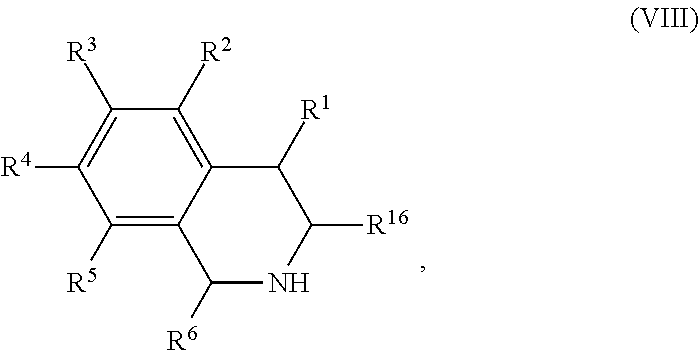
C1([R5])=C2C(=C([R2])C([R3])=C1[R4])C([R1])C([R16])NC2[R6]
